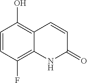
C1=CC(O)=C2C(=C1F)NC(=O)C=C2
